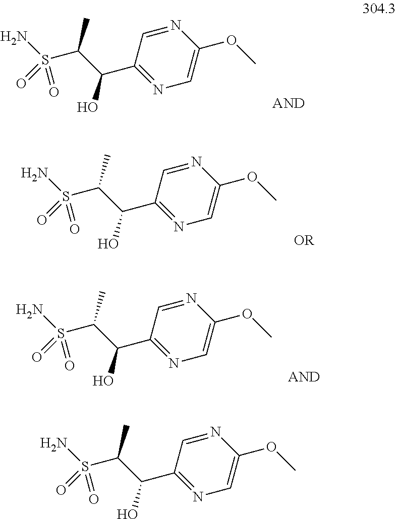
NS(C(C(O)C1=NC=C(OC)N=C1)C)(=O)=O.NS(C(C(O)C1=NC=C(OC)N=C1)C)(=O)=O.NS(C(C(O)C1=NC=C(OC)N=C1)C)(=O)=O.NS(C(C(O)C1=NC=C(OC)N=C1)C)(=O)=O
